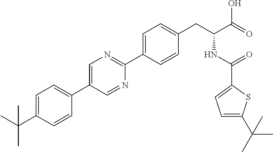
CC(C1=CC=C(C2=CN=C(C3=CC=C(CC(NC(=O)C4=CC=C(C(C)(C)C)S4)C(=O)O)C=C3)N=C2)C=C1)(C)C
